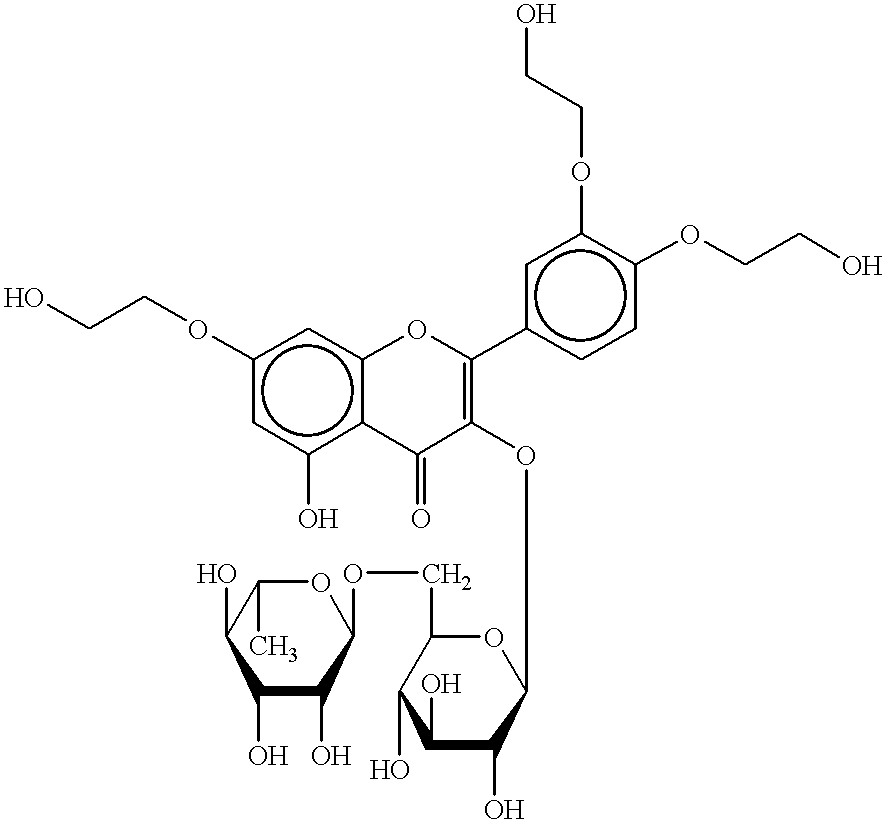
c1(OCCO)cc(O)c2c(c1)OC(c1ccc(OCCO)c(OCCO)c1)=C(OC1C(O)C(O)C(O)C(COC3OC(C)C(O)C(O)C3O)O1)C2=O
